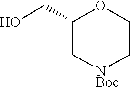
C1(CO)C[NBoc]CCO1
